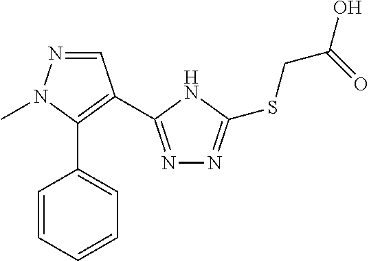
N1=C(C2=C(C3=CC=CC=C3)N(C)N=C2)NC(SCC(O)=O)=N1
